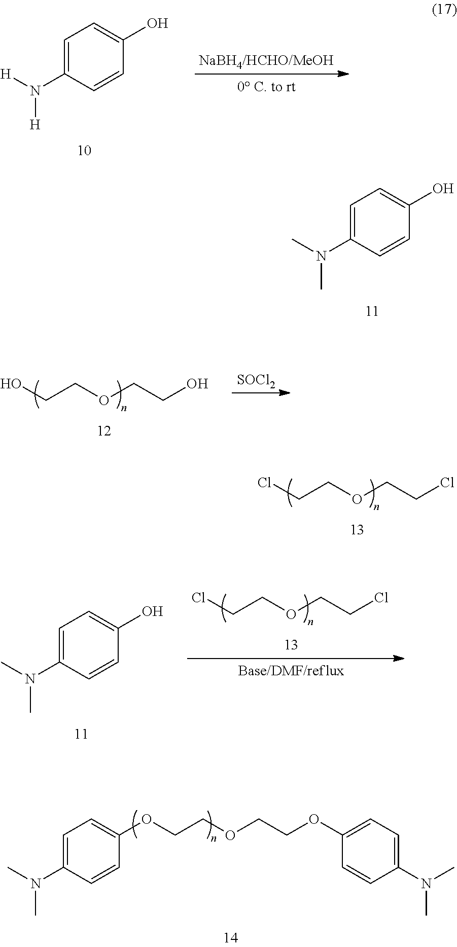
C1=C(N([H])[H])C=CC(O)=C1.C1=C(N(C)C)C=CC(O)=C1.OCCOCCO.[SOCl2].ClCCOCCCl.ClCCOCCCl.C1=C(N(C)C)C=CC(O)=C1.C1=C(N(C)C)C=CC(OCCOCCOC2=CC=C(N(C)C)C=C2)=C1
